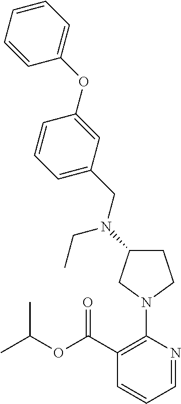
C1=NC(N2CC(N(CC3=CC=CC(OC4=CC=CC=C4)=C3)CC)CC2)=C(C(OC(C)C)=O)C=C1
